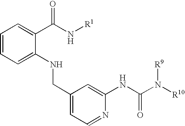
C1=CC=C(NCC2=CC=NC(NC(N([R10])[R9])=O)=C2)C(C(N[R1])=O)=C1
